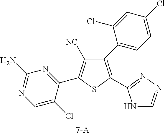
C1=C(Cl)C(C2=C([NC])C(C3=CC=C(Cl)C=C3Cl)=C(C3=NN=CN3)S2)=NC(N)=N1
